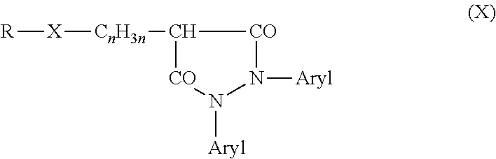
[R][X][CnH3n]C1[CO]N([Aryl])N([Aryl])[CO]1
